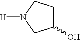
C1(O)CCN([H])C1
